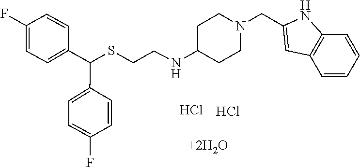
Cl.Cl.S(CCNC1CCN(CC2=CC3=C(N2)C=CC=C3)CC1)C(C1=CC=C(F)C=C1)C1=CC=C(F)C=C1
